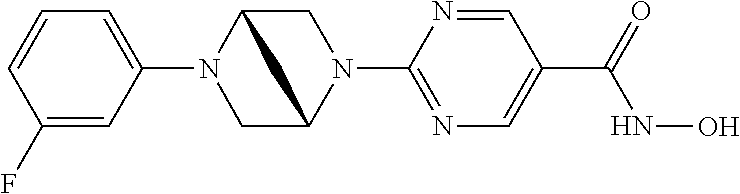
C1(N2CC3N(C4=NC=C(C(NO)=O)C=N4)CC2C3)=CC=CC(F)=C1
